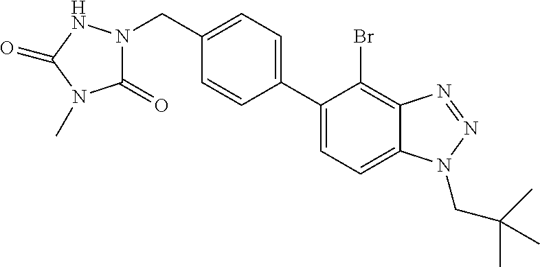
C1(C2=CC=C3C(=C2Br)N=NN3CC(C)(C)C)=CC=C(CN2C(=O)N(C)C(=O)N2)C=C1
